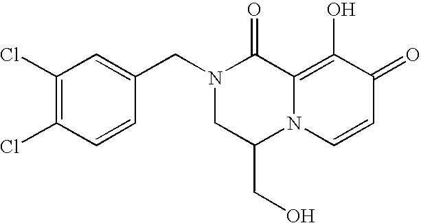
N1(CC2=CC(Cl)=C(Cl)C=C2)CC(CO)N2C(=C(O)C(=O)C=C2)C1=O
